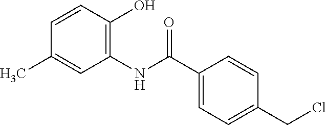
N(C(C1=CC=C(CCl)C=C1)=O)C1=C(O)C=CC(C)=C1
